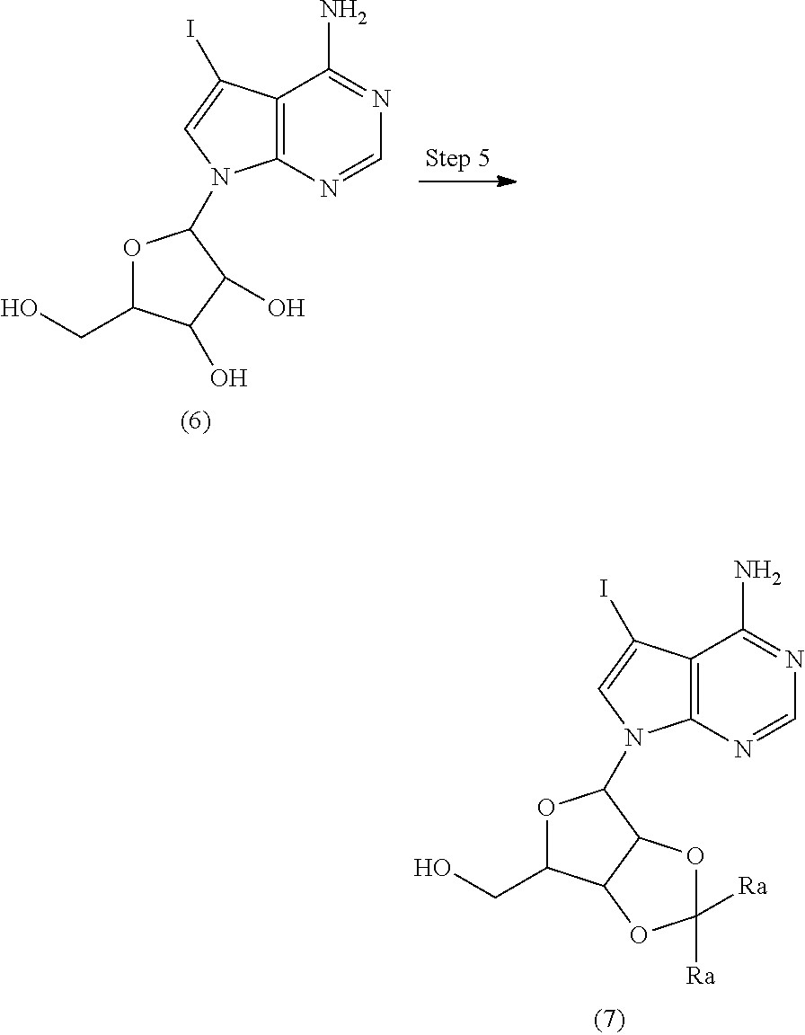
C12=C(N=CN=C1N)N(C1OC(CO)C(O)C1O)C=C2I.C12=C(N=CN=C1N)N(C1OC(CO)C3C1OC([Ra])([Ra])O3)C=C2I
